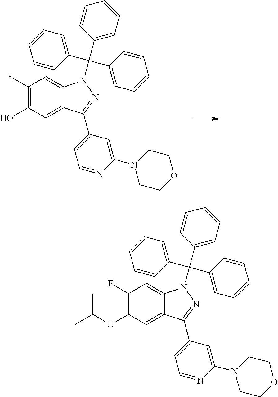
C1(F)=C(O)C=C2C(=C1)N(C(C1=CC=CC=C1)(C1=CC=CC=C1)C1=CC=CC=C1)N=C2C1=CC=NC(N2CCOCC2)=C1.C1(F)=C(OC(C)C)C=C2C(=C1)N(C(C1=CC=CC=C1)(C1=CC=CC=C1)C1=CC=CC=C1)N=C2C1=CC=NC(N2CCOCC2)=C1
